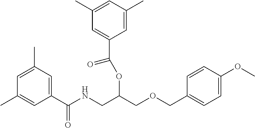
C1(C(NCC(COCC2=CC=C(OC)C=C2)OC(C2=CC(C)=CC(C)=C2)=O)=O)=CC(C)=CC(C)=C1
